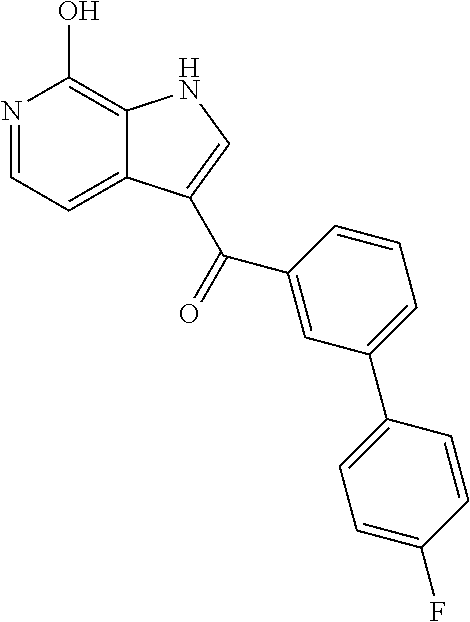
N1=CC=C2C(=C1O)NC=C2C(=O)C1=CC(C2=CC=C(F)C=C2)=CC=C1
